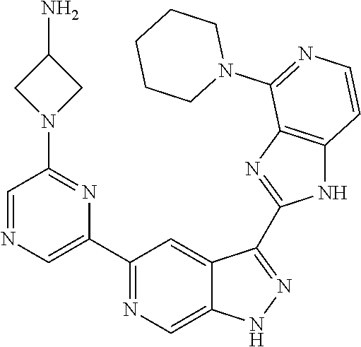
C1(C2=NC=C3C(=C2)C(C2=NC4=C(N2)C=CN=C4N2CCCCC2)=NN3)=CN=CC(N2CC(N)C2)=N1
